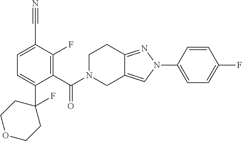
C1(C#N)=CC=C(C2(F)CCOCC2)C(C(=O)N2CCC3=NN(C4=CC=C(F)C=C4)C=C3C2)=C1F
